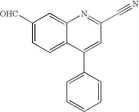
[OHC]C1=CC=C2C(=C1)N=C(C#N)C=C2C1=CC=CC=C1
